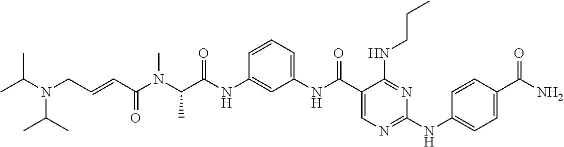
C1(NC(=O)C(N(C(C=CCN(C(C)C)C(C)C)=O)C)C)=CC(NC(C2=CN=C(NC3=CC=C(C(N)=O)C=C3)N=C2NCCC)=O)=CC=C1
